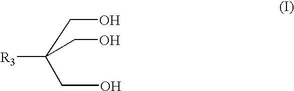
[R3]C(CO)(CO)CO
